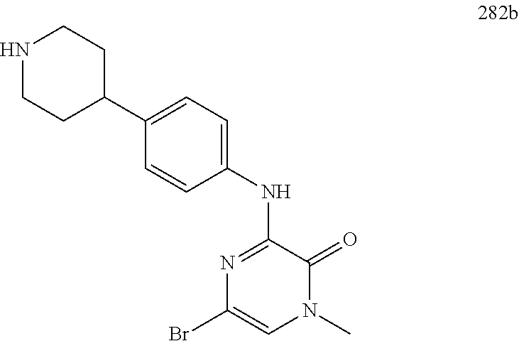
C1=C(C2CCNCC2)C=CC(NC2=NC(Br)=CN(C)C2=O)=C1
